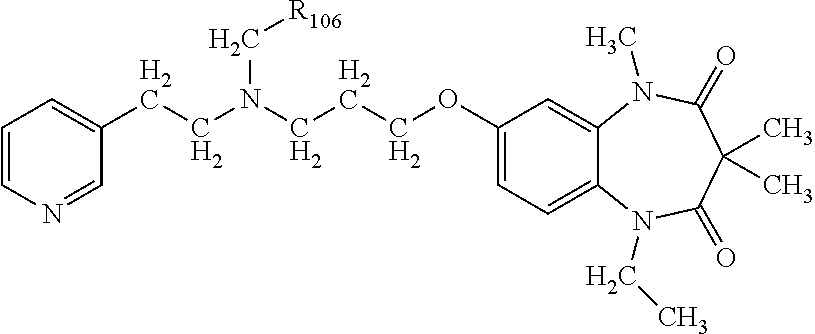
C(CN(CCCOC1=CC=C2C(=C1)N(C)C(=O)C(C)(C)C(=O)N2CC)C[R106])C1=CC=CN=C1
